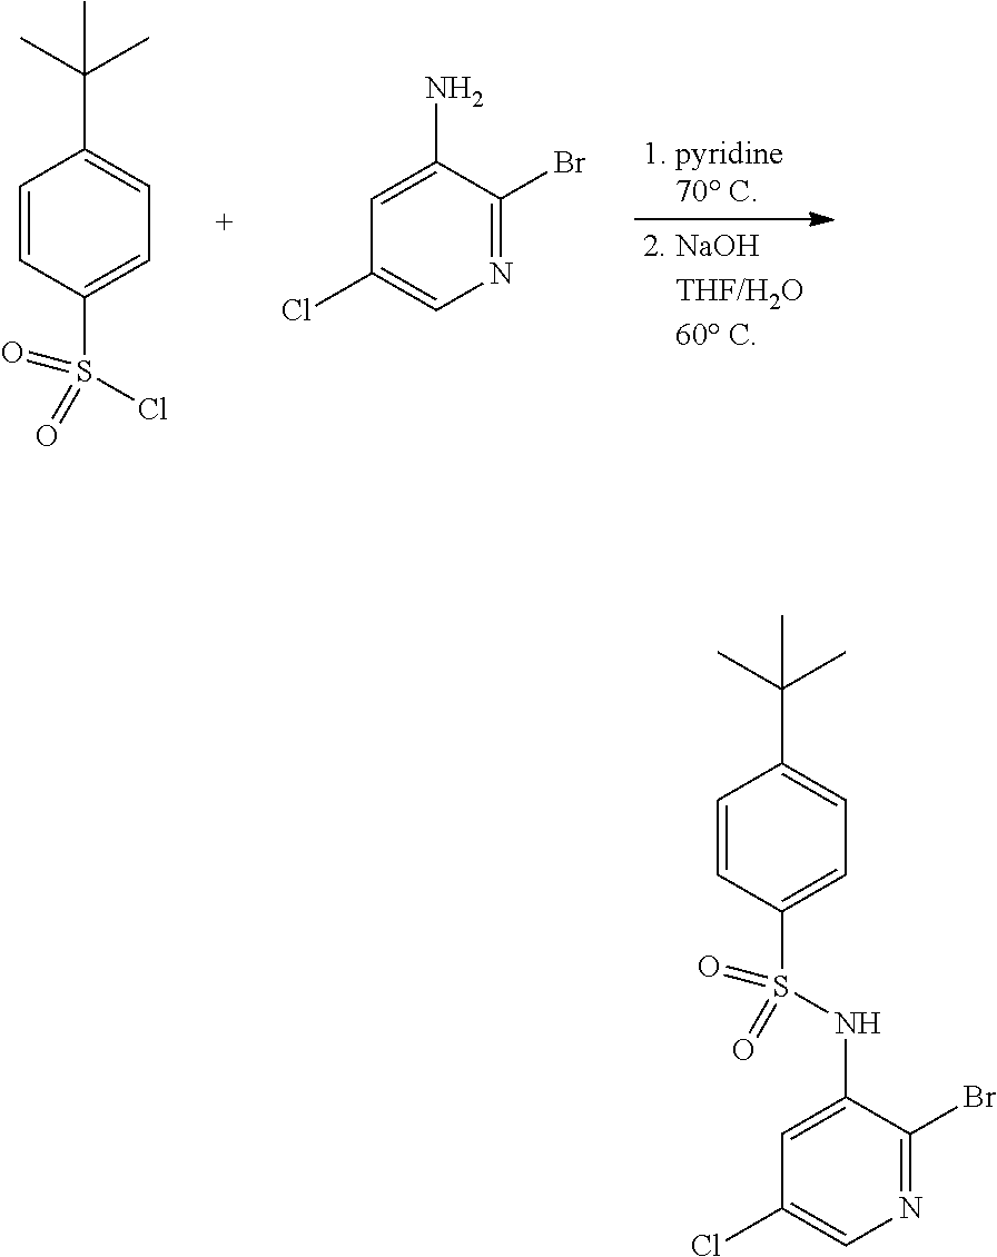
C1=CC(S(Cl)(=O)=O)=CC=C1C(C)(C)C.N1=C(Br)C(N)=CC(Cl)=C1.C1=CC(S(=O)(=O)NC2=CC(Cl)=CN=C2Br)=CC=C1C(C)(C)C
